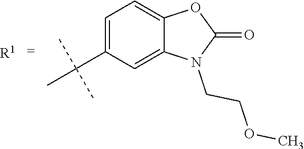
C1=C(C(C)(C)C)C=C2C(=C1)OC(=O)N2CCOC.[R1]
